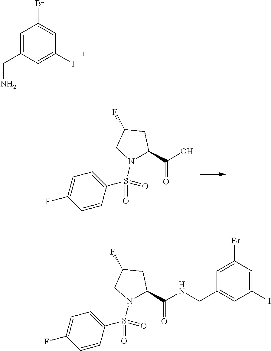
C1(Br)=CC(I)=CC(CN)=C1.OC(C1N(S(=O)(C2=CC=C(F)C=C2)=O)CC(F)C1)=O.C1(Br)=CC(CNC(C2N(S(=O)(C3=CC=C(F)C=C3)=O)CC(F)C2)=O)=CC(I)=C1
